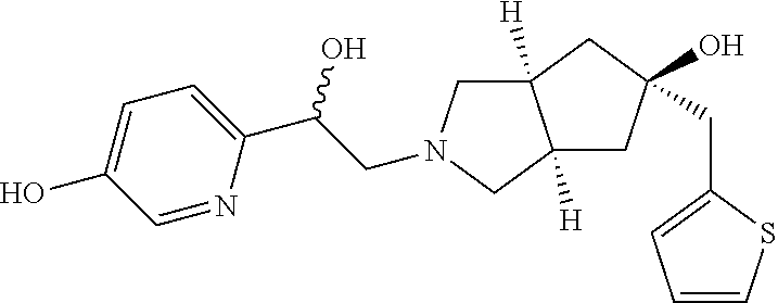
C1=NC(C(CN2CC3([H])C([H])(C2)CC(O)(CC2=CC=CS2)C3)O)=CC=C1O
